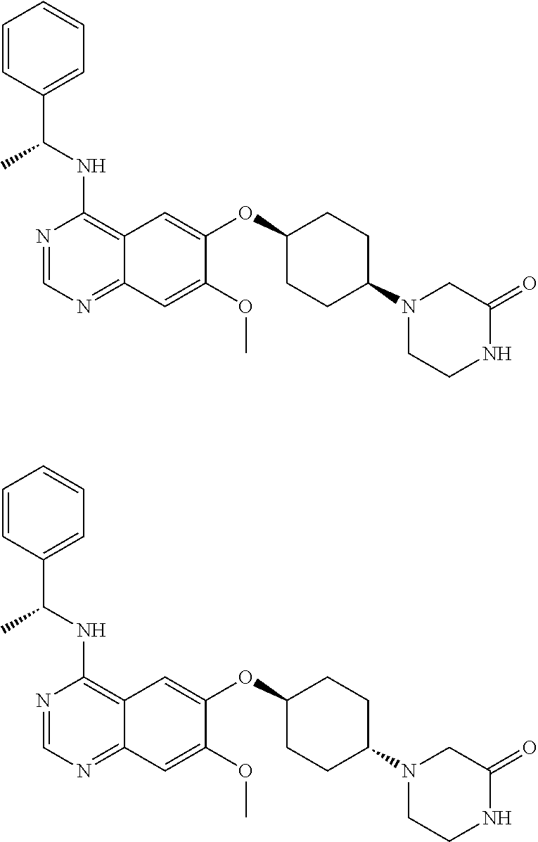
CC(C1=CC=CC=C1)NC1=C2C(=NC=N1)C=C(OC)C(OC1CCC(N3CCNC(=O)C3)CC1)=C2.CC(C1=CC=CC=C1)NC1=C2C(=NC=N1)C=C(OC)C(OC1CCC(N3CCNC(=O)C3)CC1)=C2
